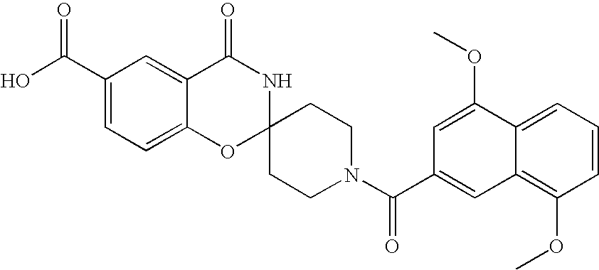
C1(C(=O)O)=CC=C2C(=C1)C(=O)NC1(O2)CCN(C(=O)C2=CC3=C(OC)C=CC=C3C(OC)=C2)CC1
